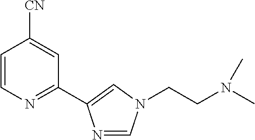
C1=CN=C(C2=CN(CCN(C)C)C=N2)C=C1[CN]
